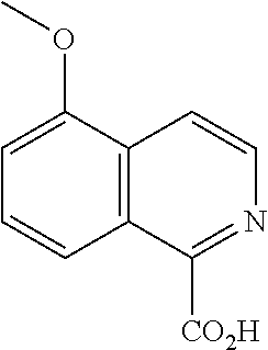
C1=CC2=C(C(OC)=C1)C=CN=C2[CO2H]
